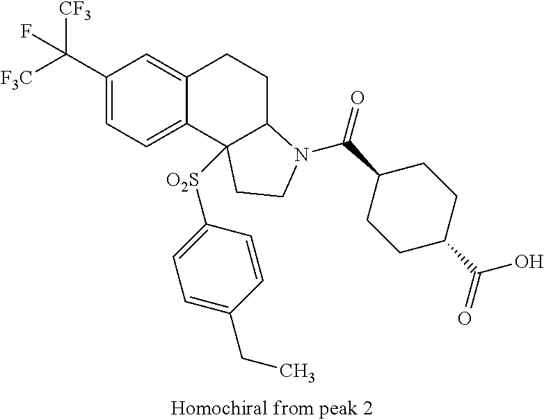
C1(C([F3C])([CF3])F)=CC=C2C(=C1)CCC1C2([O2S]C2=CC=C(CC)C=C2)CCN1C(C1CCC(C(O)=O)CC1)=O
